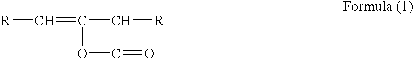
[R]C=C(C[R])OC=O
